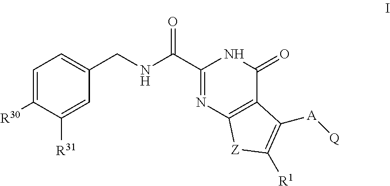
C1=C([R30])C([R31])=CC(CNC(C2=NC3=C(C(=O)N2)C([A][Q])=C([R1])[Z]3)=O)=C1
